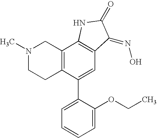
N1(C)CCC2=C(C1)C1=C(C=C2C2=CC=CC=C2OCC)C(=NO)C(=O)N1
